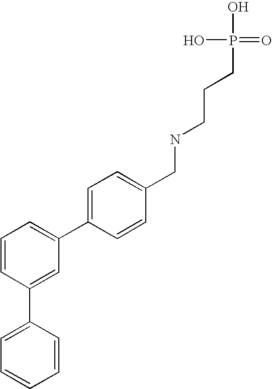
C1=CC(CNCCCP(O)(O)=O)=CC=C1C1=CC=CC(C2=CC=CC=C2)=C1
